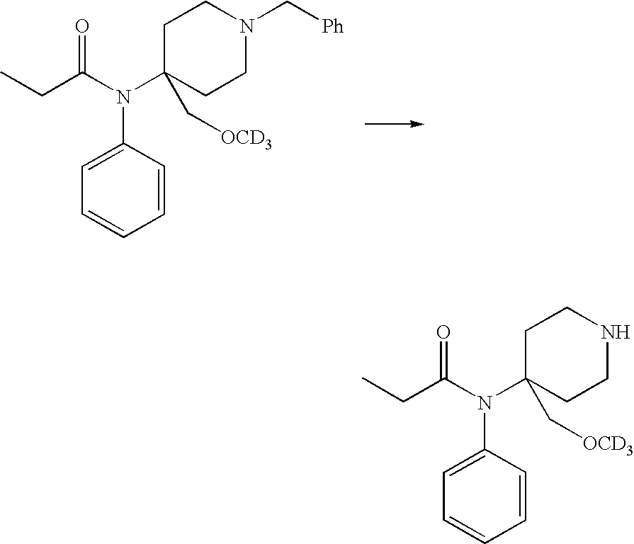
C1=CC(N(C2(C[OCD3])CCN(C[Ph])CC2)C(CC)=O)=CC=C1.C1=CC(N(C2(C[OCD3])CCNCC2)C(CC)=O)=CC=C1
